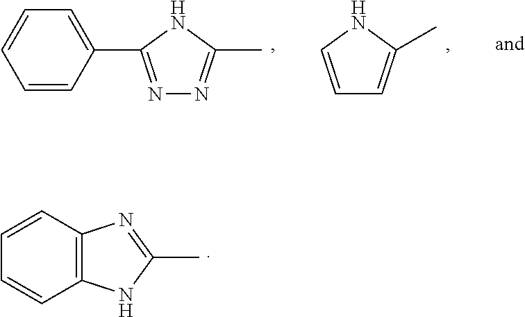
C1=CNC(C)=C1.C1=CC(C2=NN=C(C)N2)=CC=C1.C12=C(C=CC=C1)N=C(C)N2
